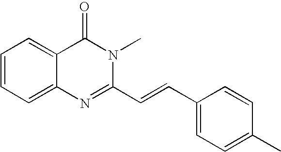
C1=CC=C2C(=C1)C(=O)N(C)C(C=CC1=CC=C(C)C=C1)=N2
